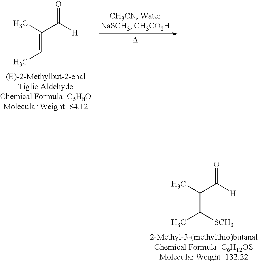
CC(C([H])=O)C(C)[SCH3].CC(C([H])=O)=CC.[D]
